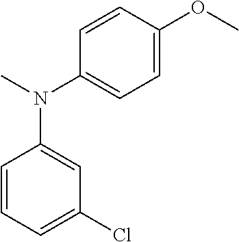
CN(C1=CC=C(OC)C=C1)C1=CC(Cl)=CC=C1
